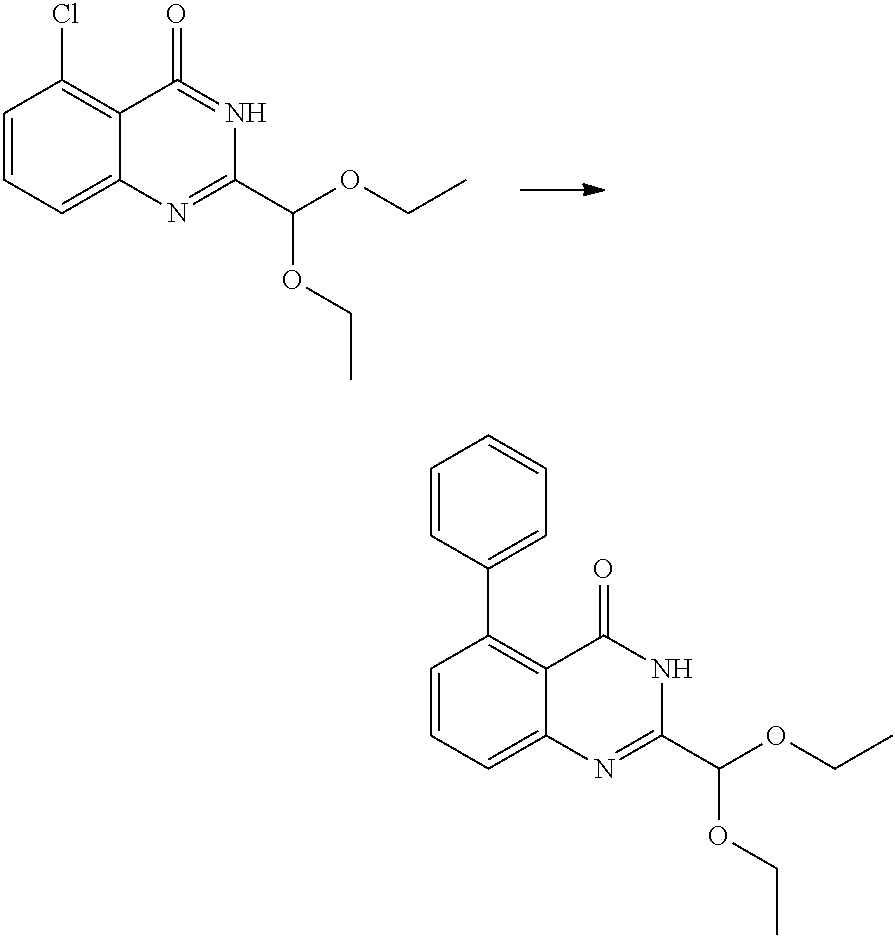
C1=CC=C2C(=C1Cl)C(=O)=NC(C(OCC)OCC)=N2.C1=CC=C2C(=C1C1=CC=CC=C1)C(=O)NC(C(OCC)OCC)=N2
